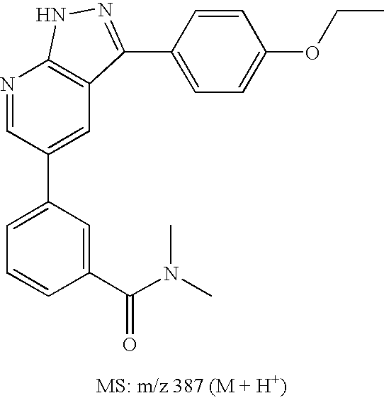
N1=CC(C2=CC=CC(C(N(C)C)=O)=C2)=CC2=C1NN=C2C1=CC=C(OCC)C=C1
